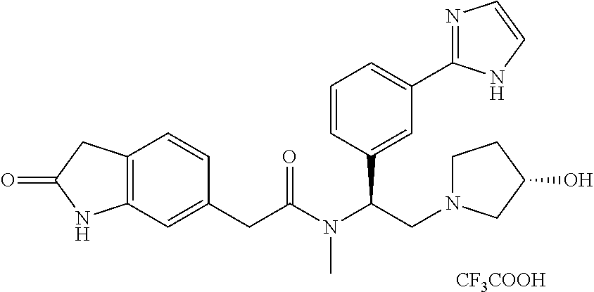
C12=C(C=C(CC(N(C(CN3CCC(O)C3)C3=CC(C4=NC=CN4)=CC=C3)C)=O)C=C1)NC(=O)C2.[CF3COOH]
